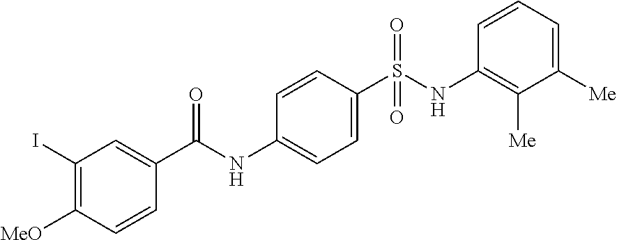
C1(I)=C([MeO])C=CC(C(NC2=CC=C(S(=O)(=O)NC3=C([Me])C([Me])=CC=C3)C=C2)=O)=C1
